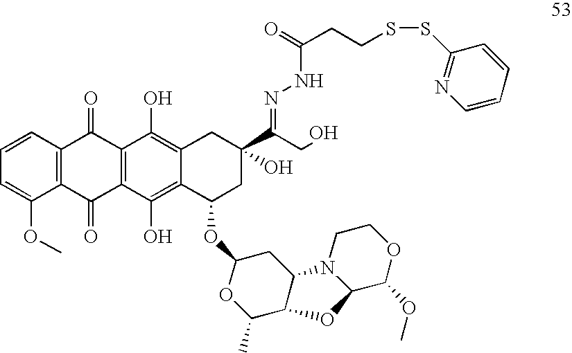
C1=CC=C(OC)C2=C1C(=O)C1=C(C2=O)C(O)=C2C(=C1O)CC(C(CO)=NNC(CCSSC1=NC=CC=C1)=O)(O)CC2OC1OC(C)C2C(C1)N1C(C(OC)OCC1)O2
